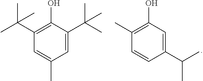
C1(C(C)(C)C)=C(O)C(C(C)(C)C)=CC(C)=C1.C1(C)=C(O)C=C(C(C)C)C=C1
